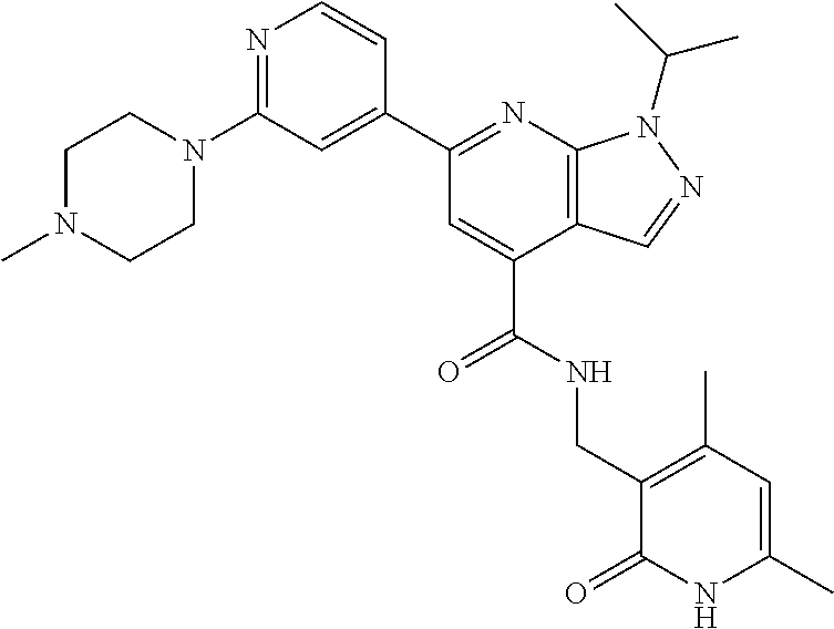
C1CN(C2=NC=CC(C3=NC4=C(C(C(=O)NCC5=C(C)C=C(C)NC5=O)=C3)C=NN4C(C)C)=C2)CCN1C
